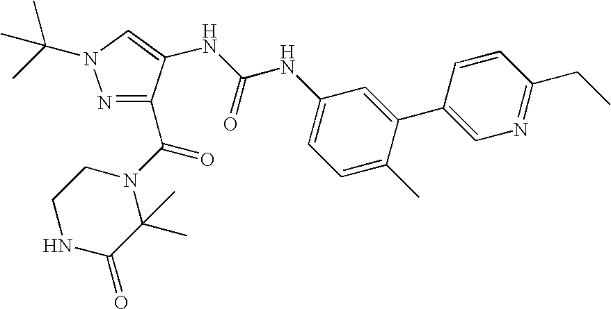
N1=C(C(=O)N2CCNC(=O)C2(C)C)C(NC(NC2=CC=C(C)C(C3=CN=C(CC)C=C3)=C2)=O)=CN1C(C)(C)C
